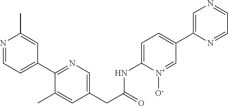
N1=CC=C(C2=NC=C(CC(NC3=CC=C(C4=CN=CC=N4)C=[N+]3[O-])=O)C=C2C)C=C1C
